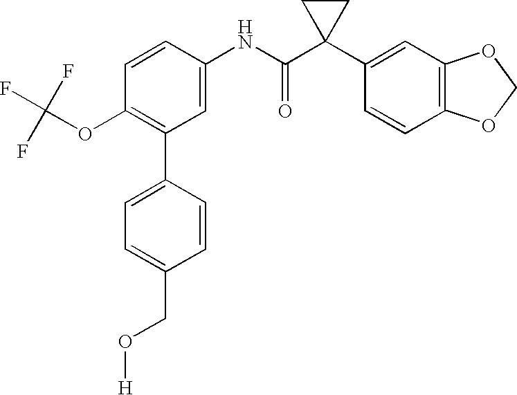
C1(NC(C2(C3=CC4=C(C=C3)OCO4)CC2)=O)=CC(C2=CC=C(CO[H])C=C2)=C(OC(F)(F)F)C=C1
